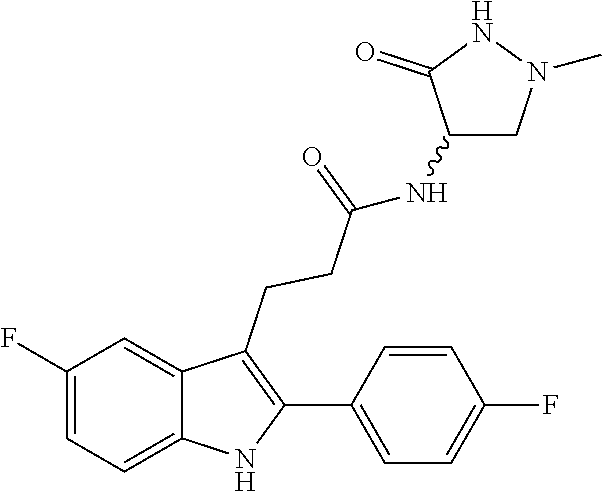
C1=CC(F)=CC=C1C1=C(CCC(=O)NC2CN(C)NC2=O)C2=CC(F)=CC=C2N1
